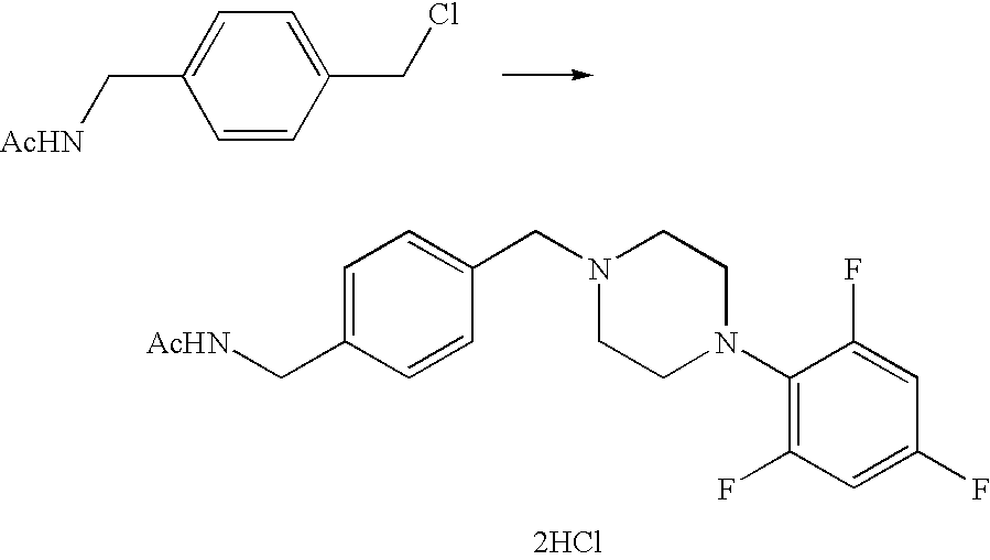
C1=C(C[AcHN])C=CC(CCl)=C1.C1=C(C[AcHN])C=CC(CN2CCN(C3=C(F)C=C(F)C=C3F)CC2)=C1.[2HCl]
